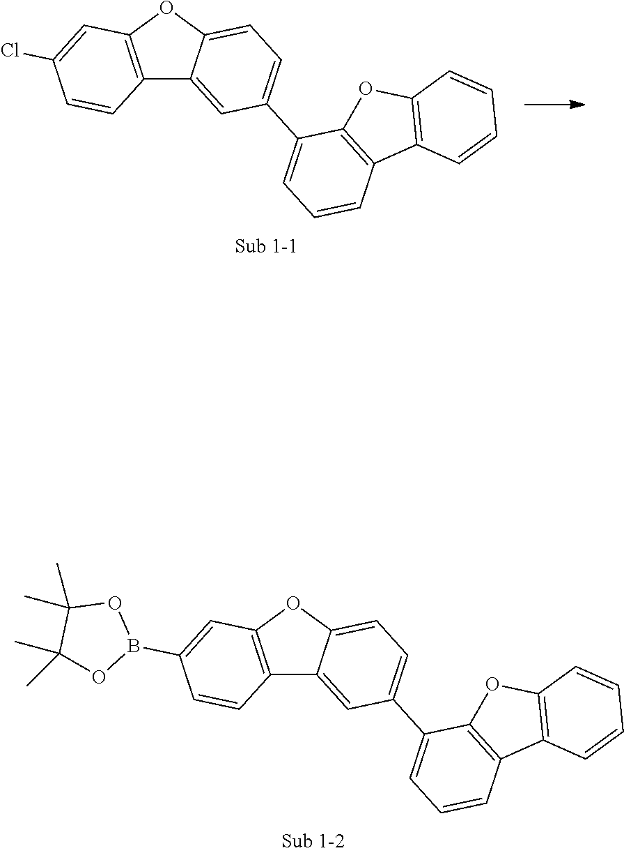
C12=C(OC3=CC=C(C4=CC=CC5=C4OC4=C5C=CC=C4)C=C13)C=C(B1OC(C)(C)C(C)(C)O1)C=C2.C12=C(OC3=CC=C(C4=CC=CC5=C4OC4=C5C=CC=C4)C=C13)C=C(Cl)C=C2
